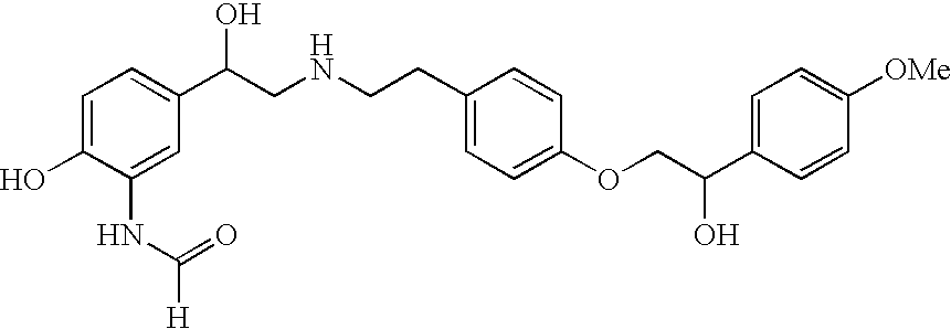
C1=C(O)C(NC([H])=O)=CC(C(CNCCC2=CC=C(OCC(C3=CC=C([OMe])C=C3)O)C=C2)O)=C1
